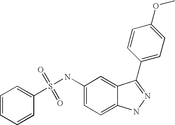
C1=CC=CC(S(NC2=CC=C3C(=C2)C(C2=CC=C(OC)C=C2)=NN3)(=O)=O)=C1
